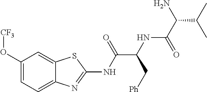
C1(O[CF3])=CC=C2C(=C1)SC(NC(C(NC(C(C(C)C)N)=O)C[Ph])=O)=N2
